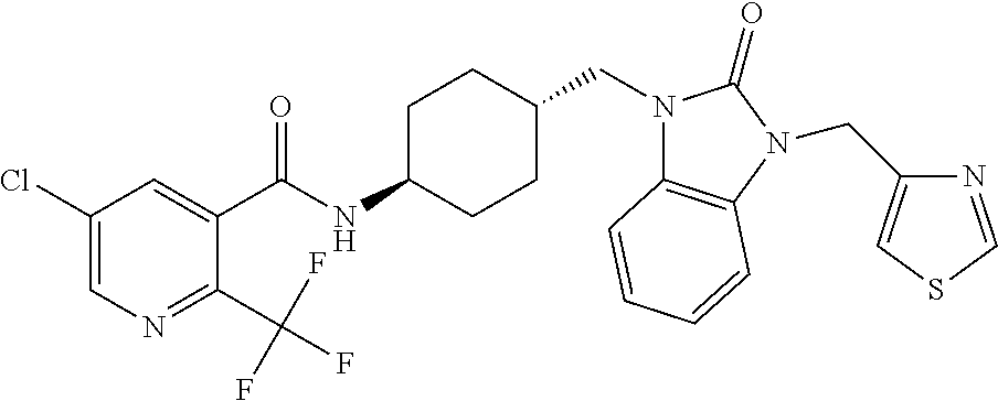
C1(Cl)=CN=C(C(F)(F)F)C(C(NC2CCC(CN3C4=C(N(CC5=CSC=N5)C3=O)C=CC=C4)CC2)=O)=C1
